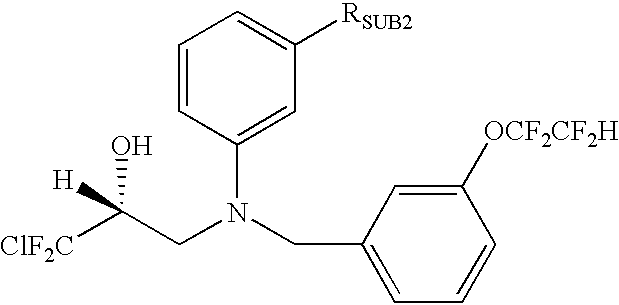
C(CN(C1=CC([RSUB2])=CC=C1)CC1=CC=CC([OCF2CF2H])=C1)([H])(O)[ClF2C]
